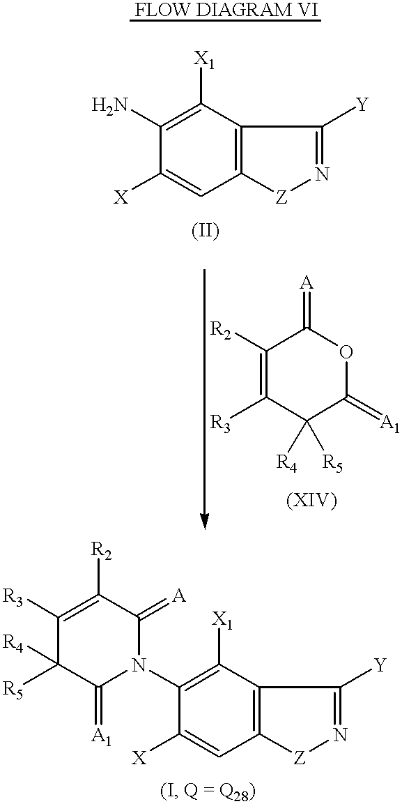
C12=C(C([X1])=C(N)C([X])=C1)C([Y])=N[Z]2.C1([R2])=C([R3])C([R4])([R5])C(=[A1])OC1=[A].C12=C(C([X1])=C(N3C(=[A1])C([R4])([R5])C([R3])=C([R2])C3=[A])C([X])=C1)C([Y])=N[Z]2
